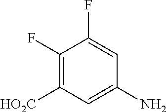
C1(F)=C([HO2C])C=C(N)C=C1F
